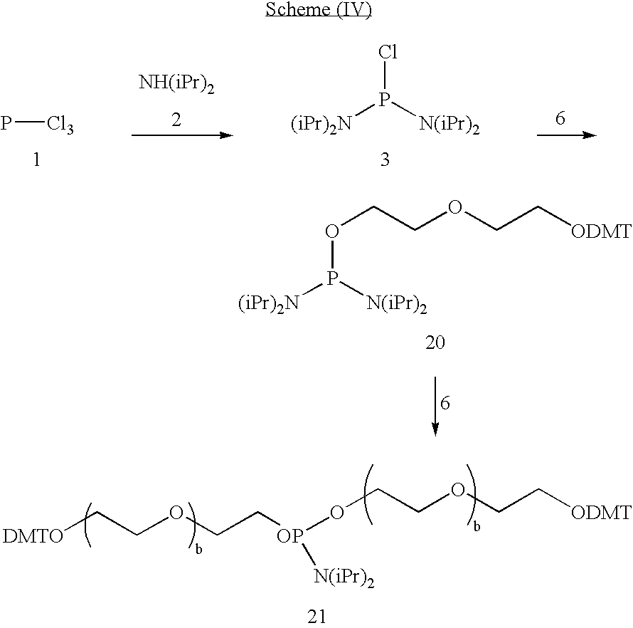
P[Cl3].[(iPr)2N]P([N(iPr)2])Cl.O(CCOCC[ODMT])P([N(iPr)2])[(iPr)2N].[DMTO]CCOCC[OP](OCCOCC[ODMT])[N(iPr)2]
